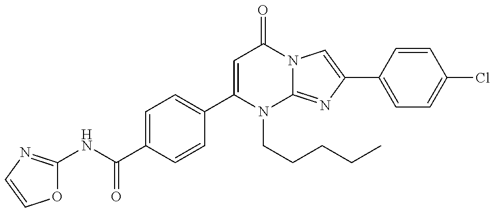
N(C(=O)C1=CC=C(C2=CC(=O)N3C(=NC(C4=CC=C(Cl)C=C4)=C3)N2CCCCC)C=C1)C1=NC=CO1
